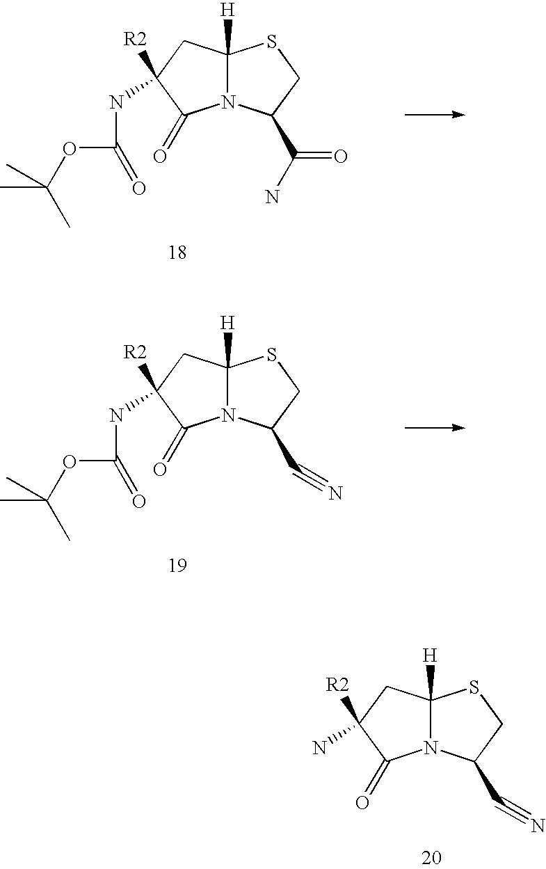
C1(C(N)=O)CSC2([H])N1C(=O)C([R2])(NC(OC(C)(C)C)=O)C2.C1(C#N)CSC2([H])N1C(=O)C([R2])(NC(OC(C)(C)C)=O)C2.C1(C#N)CSC2([H])N1C(=O)C([R2])(N)C2
